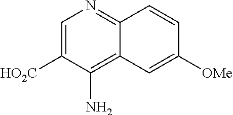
C1=C([HO2C])C(N)=C2C(=N1)C=CC([OMe])=C2
